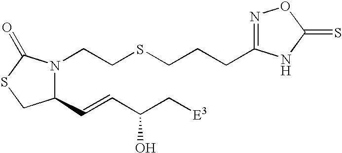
C1(C=CC(C[E3])O)N(CCSCCCC2=NOC(=S)N2)C(=O)SC1
